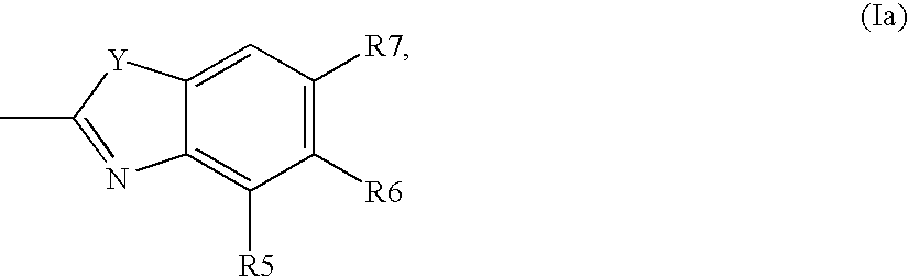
C12=CC([R7])=C([R6])C([R5])=C1N=C(C)[Y]2
